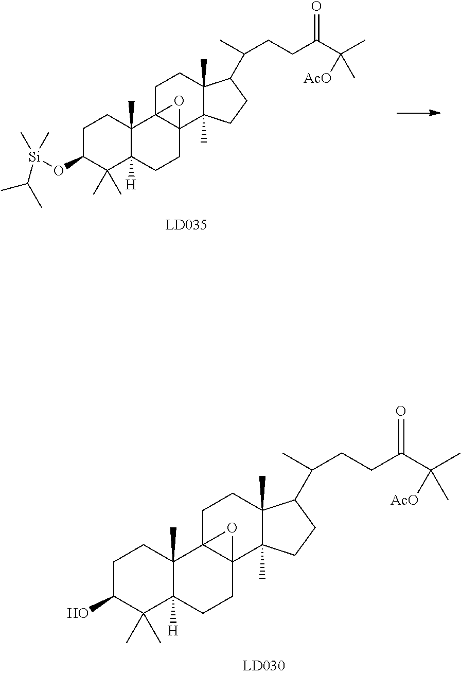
C1C(O)C(C)(C)C2([H])C(C)(C1)C13C(CC2)(C2(C)C(C)(CC1)C(C(CCC(C(C)(C)[AcO])=O)C)CC2)O3.C1C(O[Si](C(C)C)(C)C)C(C)(C)C2([H])C(C)(C1)C13C(CC2)(C2(C)C(C)(CC1)C(C(CCC(C(C)(C)[AcO])=O)C)CC2)O3
